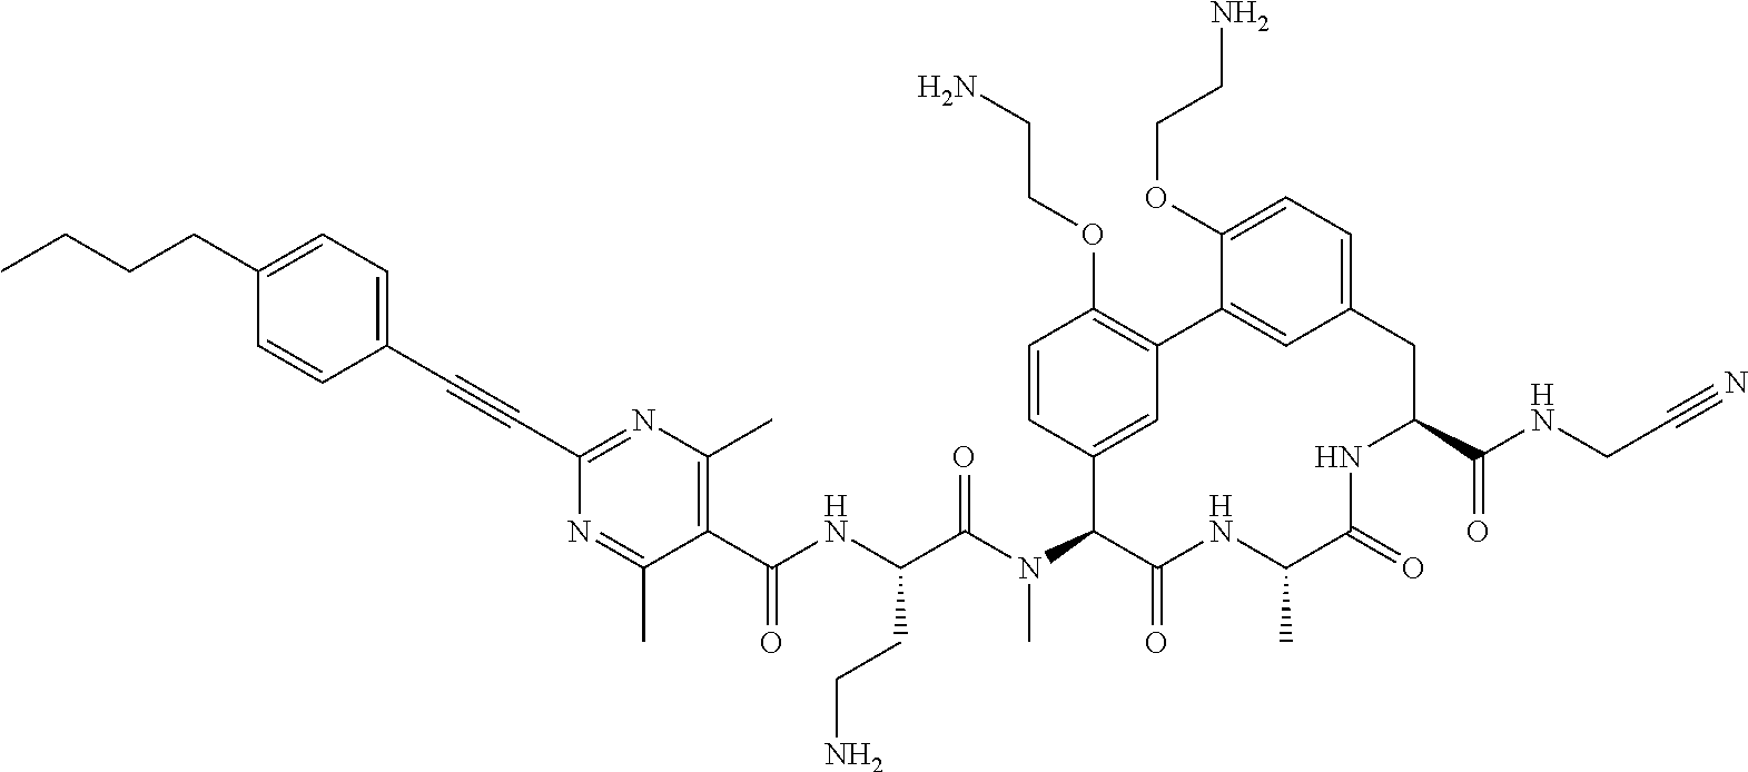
C(C1=NC(C)=C(C(NC(C(N(C2C(=O)NC(C)C(=O)NC(C(NCC#N)=O)CC3=CC=C(OCCN)C(=C3)C3=C(OCCN)C=CC2=C3)C)=O)CCN)=O)C(C)=N1)#CC1=CC=C(CCCC)C=C1
